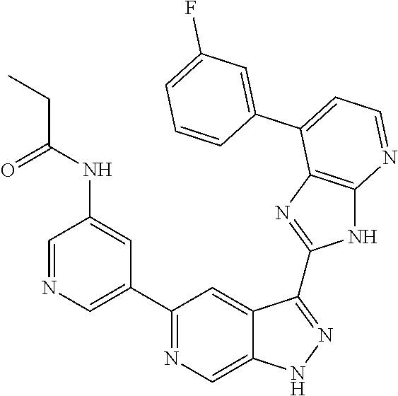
C1=NC=C(C2=NC=C3C(=C2)C(C2=NC4=C(N2)N=CC=C4C2=CC(F)=CC=C2)=NN3)C=C1NC(CC)=O
